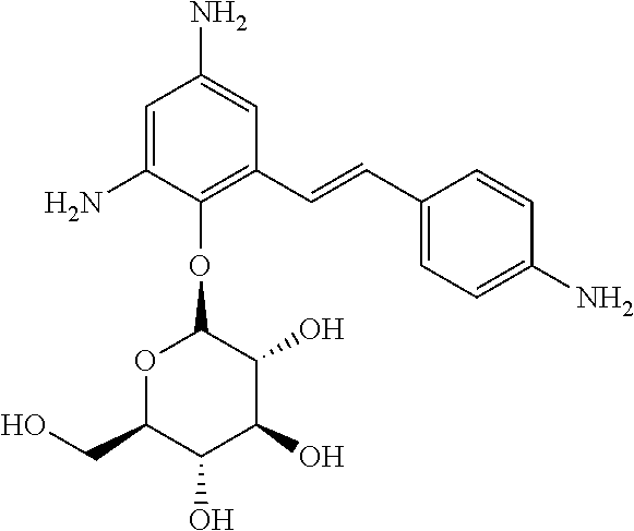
C1(N)=CC(N)=CC(C=CC2=CC=C(N)C=C2)=C1OC1OC(CO)C(O)C(O)C1O
